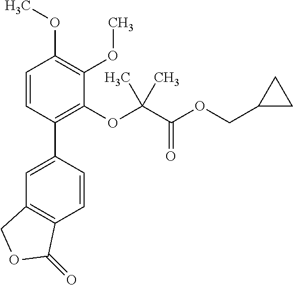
C1=C(C2=C(OC(C(OCC3CC3)=O)(C)C)C(OC)=C(OC)C=C2)C=CC2=C1COC2=O
